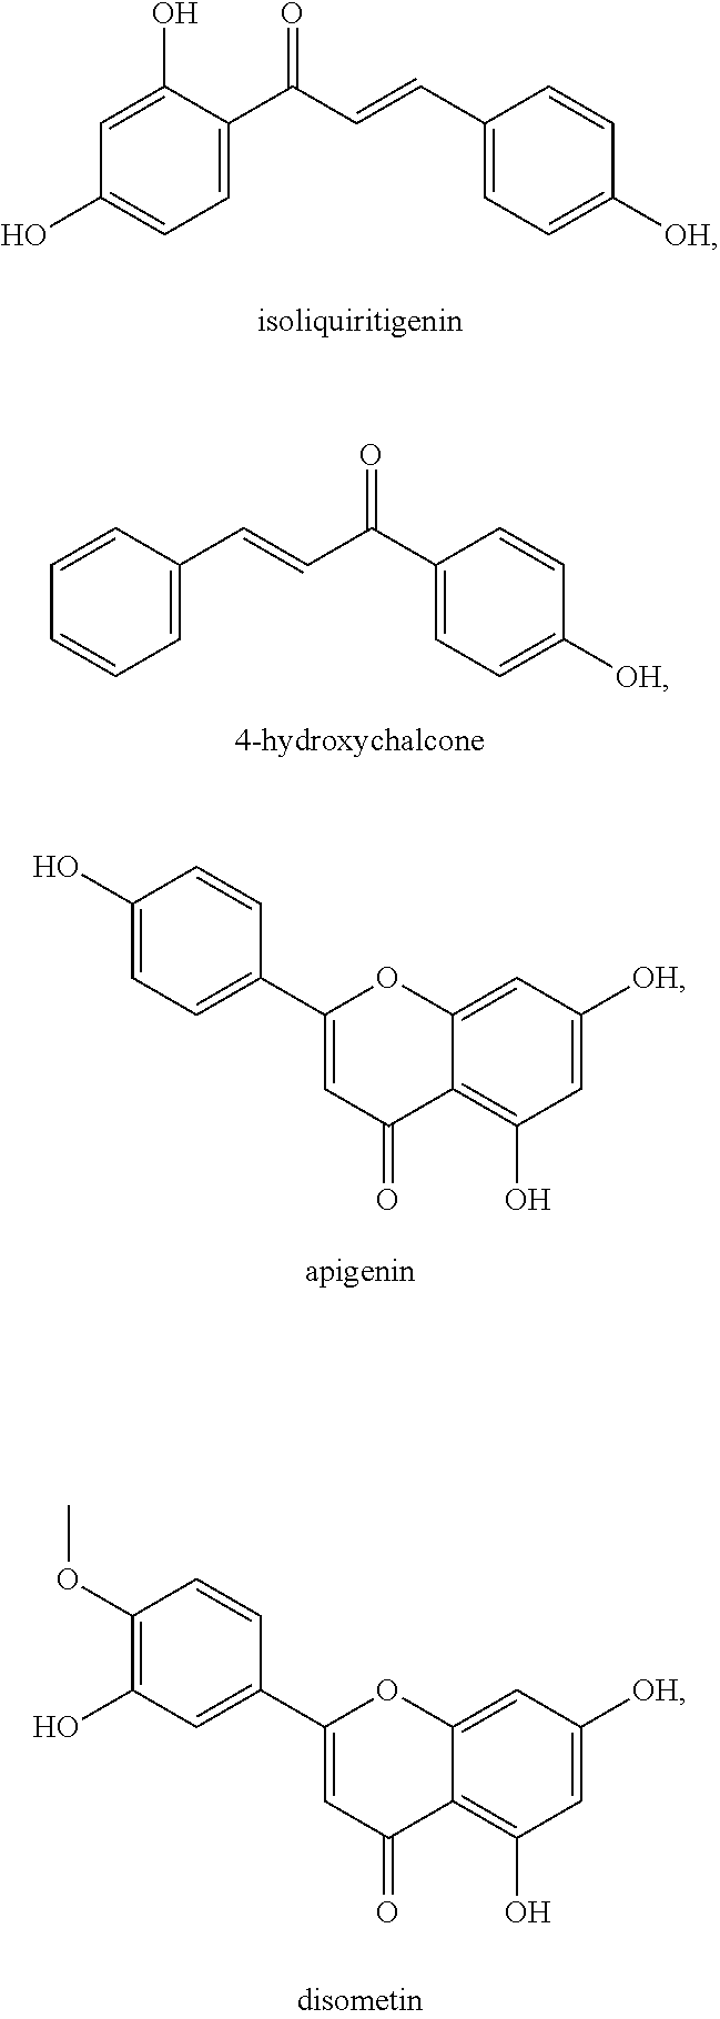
C1=C(C(C=CC2=CC=C([OH])C=C2)=O)C(O)=CC(O)=C1.C1=C(C=CC(C2=CC=C([OH])C=C2)=O)C=CC=C1.C1(C2=CC(=O)C3=C(O)C=C([OH])C=C3O2)=CC=C(O)C=C1.C1(C2=CC(=O)C3=C(O)C=C([OH])C=C3O2)=CC(O)=C(OC)C=C1
